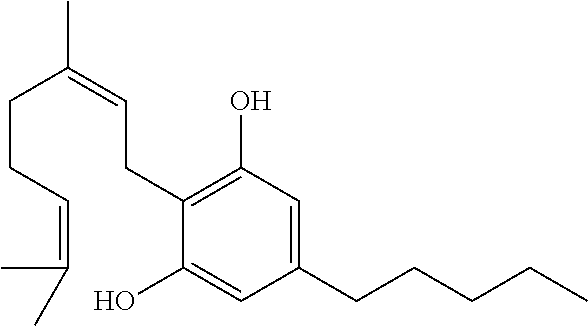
C(=C(C)C)CCC(=CCC1=C(O)C=C(CCCCC)C=C1O)C
